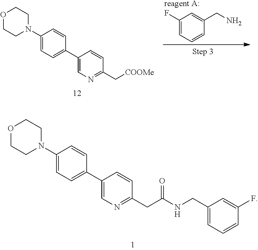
C1(N2CCOCC2)=CC=C(C2=CN=C(C[COOMe])C=C2)C=C1.C1(F)=CC=CC(CN)=C1.[reagent A:].C1(N2CCOCC2)=CC=C(C2=CN=C(CC(NCC3=CC=CC(F)=C3)=O)C=C2)C=C1
